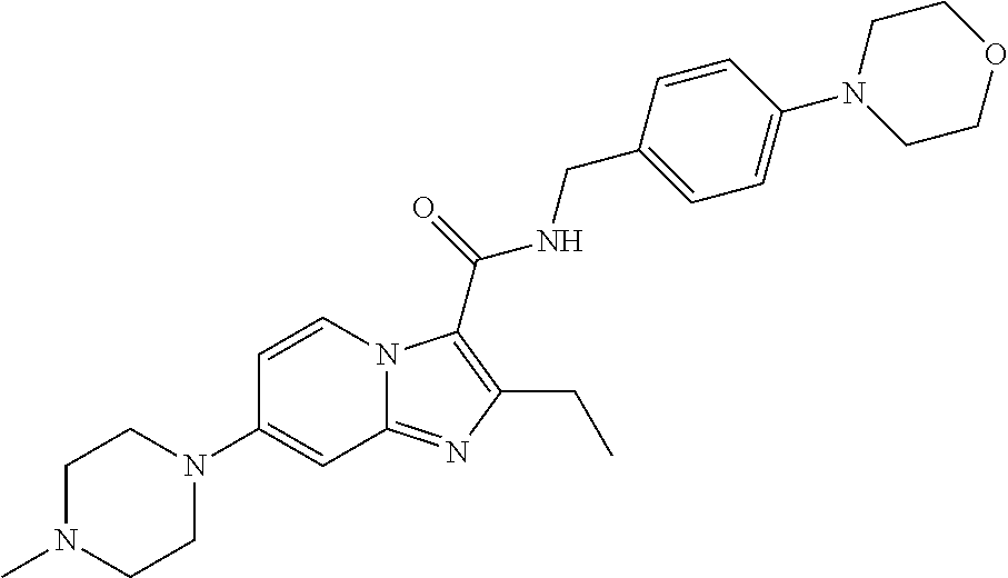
C1=CN2C(=NC(CC)=C2C(=O)NCC2=CC=C(N3CCOCC3)C=C2)C=C1N1CCN(C)CC1
